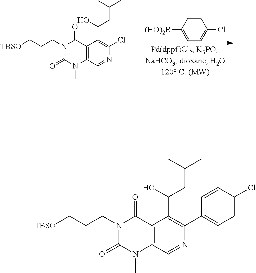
[(HO)2B]C1=CC=C(Cl)C=C1.N1(CCC[TBSO])C(=O)N(C)C2=C(C1=O)C(C(CC(C)C)O)=C(Cl)N=C2.N1(CCC[TBSO])C(=O)N(C)C2=C(C1=O)C(C(CC(C)C)O)=C(C1=CC=C(Cl)C=C1)N=C2
